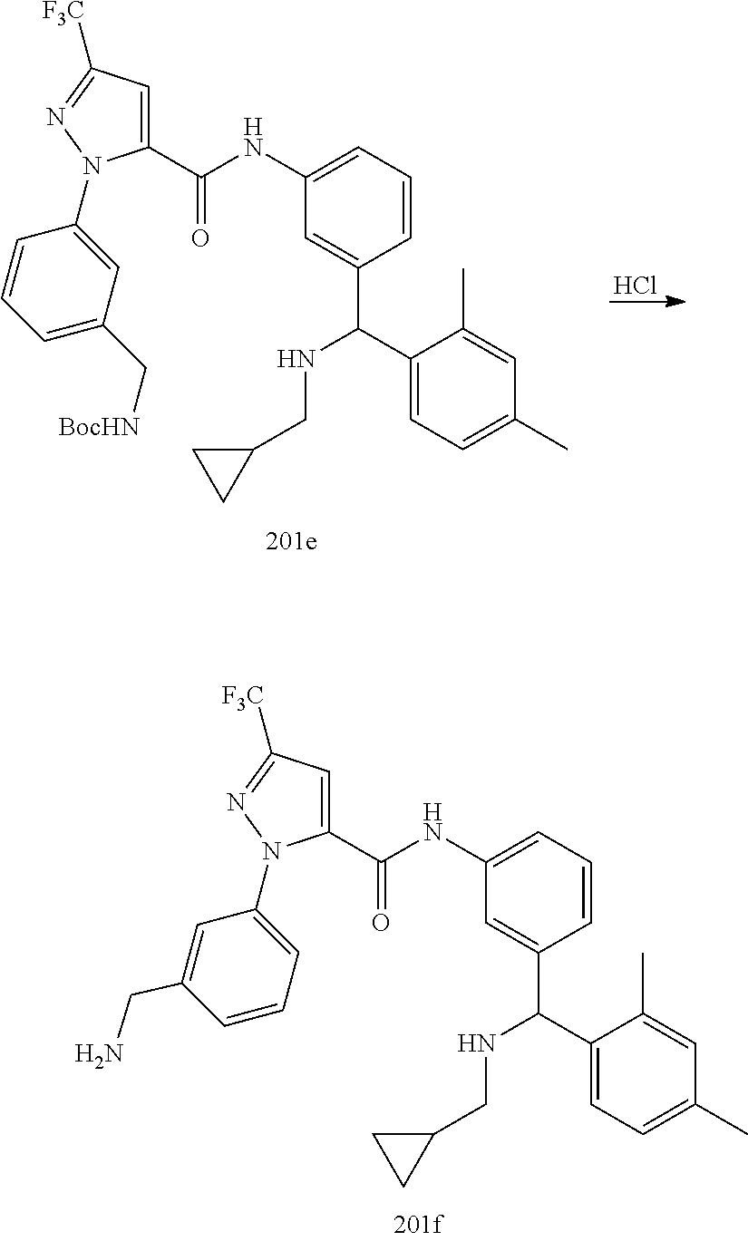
C1(C(C2=CC(NC(C3=CC([F3C])=NN3C3=CC=CC(CN)=C3)=O)=CC=C2)NCC2CC2)=CC=C(C)C=C1C.Cl.C1(C(C2=CC(NC(C3=CC([F3C])=NN3C3=CC(C[BocHN])=CC=C3)=O)=CC=C2)NCC2CC2)=CC=C(C)C=C1C
